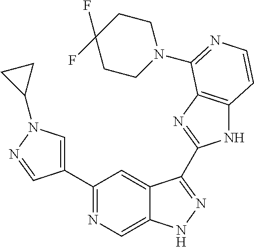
C1(C2=CN(C3CC3)N=C2)=NC=C2C(=C1)C(C1=NC3=C(N1)C=CN=C3N1CCC(F)(F)CC1)=NN2
